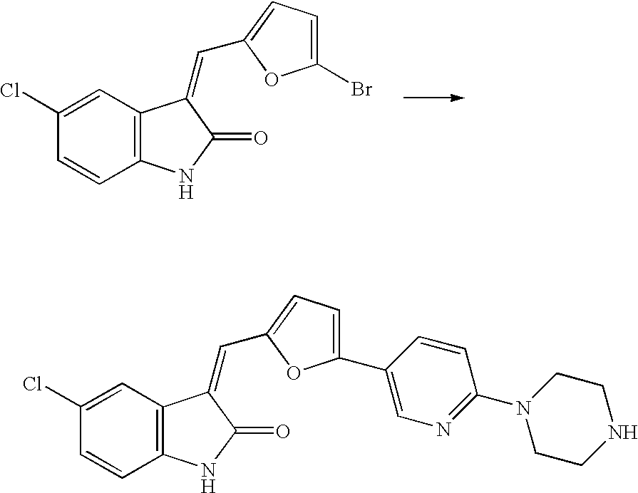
C12=C(C=C(Cl)C=C1)C(=CC1=CC=C(Br)O1)C(=O)N2.C12=C(C=C(Cl)C=C1)C(=CC1=CC=C(C3=CN=C(N4CCNCC4)C=C3)O1)C(=O)N2
